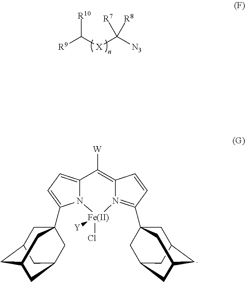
[W]C1=C2N(=C(C34CC5CC(CC(C3)C5)C4)C=C2)[Fe](Cl)([Y])N2C1=CC=C2C12CC3CC(CC(C1)C3)C2.[R9]C([X]C([N3])([R8])[R7])[R10]
